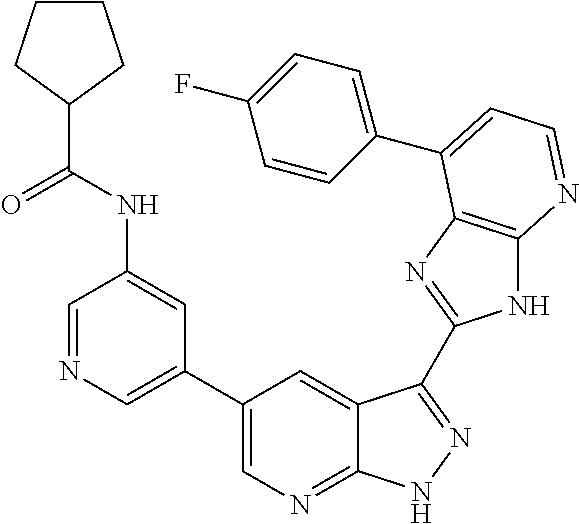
C1=NC=C(C2=CN=C3C(=C2)C(C2=NC4=C(N2)N=CC=C4C2=CC=C(F)C=C2)=NN3)C=C1NC(=O)C1CCCC1
